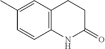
C1C2=C(NC(=O)C1)C=CC(C)=C2
